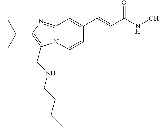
N12C(=NC(C(C)(C)C)=C1CNCCCC)C=C(C=CC(NO)=O)C=C2
